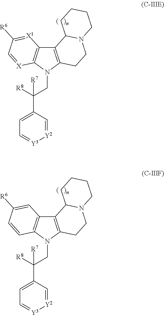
C12=C(N(CC(C3=CC=[Y3][Y2]=C3)([R8])[R7])C3=C1[X1]=C([R6])C=[X]3)CCN1C2CCCC1.C12=C(N(CC(C3=CC=[Y3][Y2]=C3)([R8])[R7])C3=C1C=C([R6])C=C3)CCN1C2CCCC1
